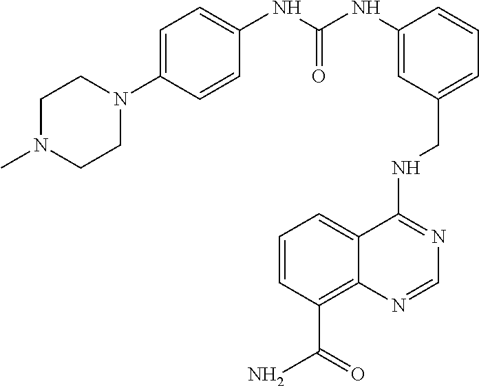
C1N(C)CCN(C2=CC=C(NC(NC3=CC(CNC4=NC=NC5=C(C(=O)N)C=CC=C45)=CC=C3)=O)C=C2)C1
